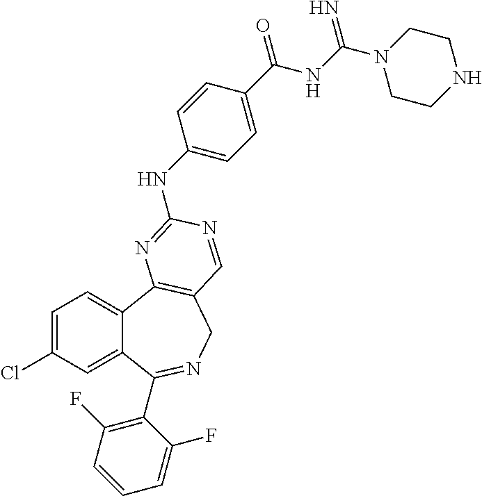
C1=C(Cl)C=C2C(=C1)C1=C(CN=C2C2=C(F)C=CC=C2F)C=NC(NC2=CC=C(C(=O)NC(N3CCNCC3)=N)C=C2)=N1
